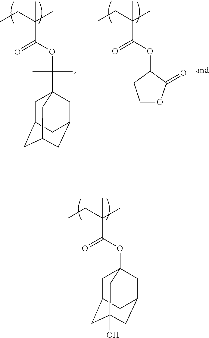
CCC(C)(C)C(OC(C)(C)C12CC3CC(CC(C1)C3)C2)=O.CCC(C)(C)C(OC1CCOC1=O)=O.CCC(C)(C)C(OC12CC3CC(O)(CC(C1)C3)C2)=O
